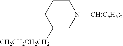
C1([CH2CH2CH2CH2])CN([CH(C6H5)2])CCC1
